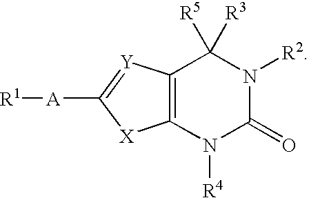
[R1][A]C1=[Y]C2=C([X]1)N([R4])C(=O)N([R2])C2([R5])[R3]
